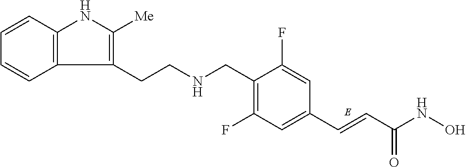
C(C1=C(F)C=C(C=CC(NO)=O)C=C1F)NCCC1=C([Me])NC2=C1C=CC=C2
